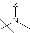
N(C)(C)[R1]
